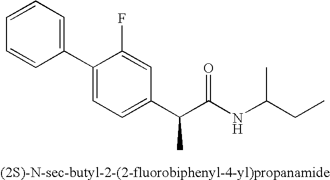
C1(C2=CC=C(C(C(NC(CC)C)=O)C)C=C2F)=CC=CC=C1
